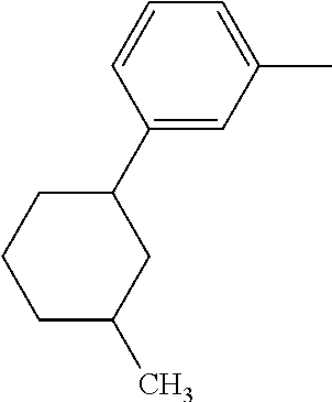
C1(C)=CC=CC(C2CC(C)CCC2)=C1
